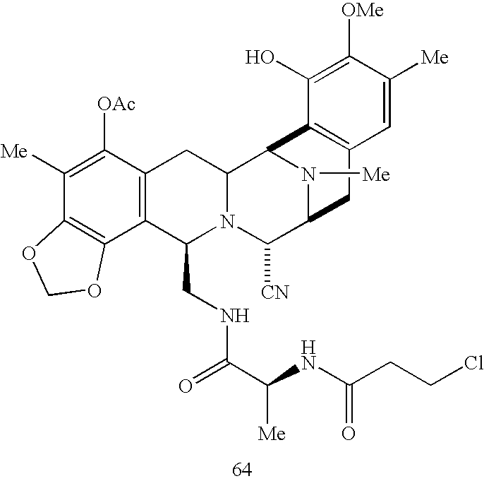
C1([Me])=C([OAc])C2=C(C3=C1OCO3)C(CNC(C(NC(CCCl)=O)[Me])=O)N1C(C2)C2N([Me])C(C1[CN])CC1=C2C(O)=C([OMe])C([Me])=C1
